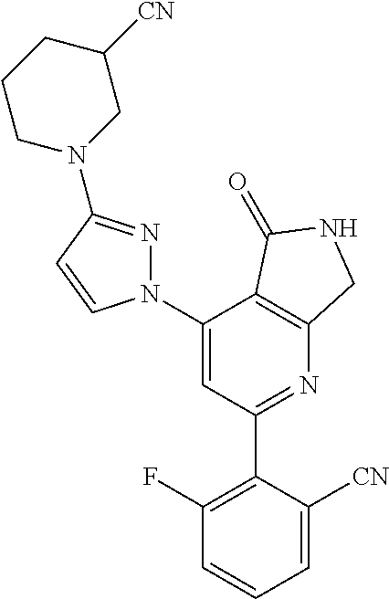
C1(C2=C(F)C=CC=C2[CN])=NC2=C(C(N3N=C(N4CC([CN])CCC4)C=C3)=C1)C(=O)NC2
